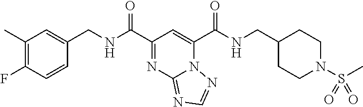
C1(C)=C(F)C=CC(CNC(C2=NC3=NC=NN3C(C(NCC3CCN(S(C)(=O)=O)CC3)=O)=C2)=O)=C1
